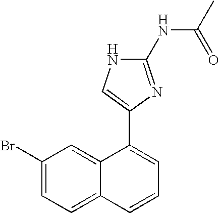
C12=CC(Br)=CC=C1C=CC=C2C1=CNC(NC(C)=O)=N1
